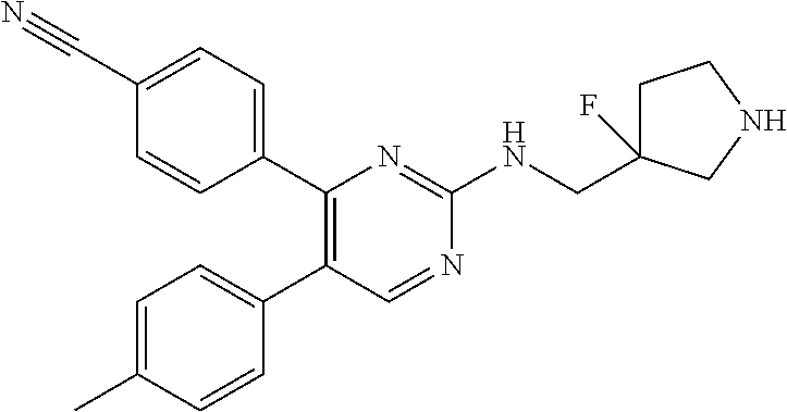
C1(C#N)=CC=C(C2=C(C3=CC=C(C)C=C3)C=NC(NCC3(F)CCNC3)=N2)C=C1
